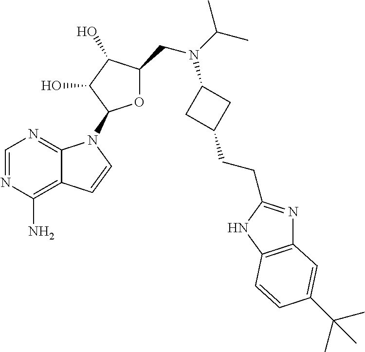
C1=NC(N)=C2C(=N1)N(C1OC(CN(C(C)C)C3CC(CCC4=NC5=C(N4)C=CC(C(C)(C)C)=C5)C3)C(O)C1O)C=C2
